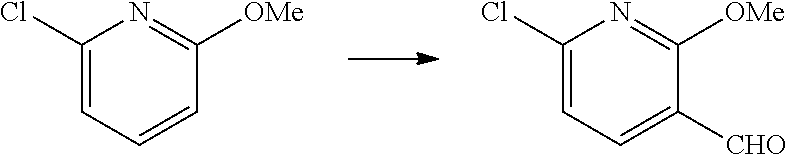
C1(Cl)=CC=CC([OMe])=N1.C1(Cl)=CC=C([CHO])C([OMe])=N1
